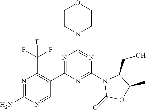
N1=C(N2CCOCC2)N=C(C2=C(C(F)(F)F)N=C(N)N=C2)N=C1N1C(=O)OC(C)C1CO
